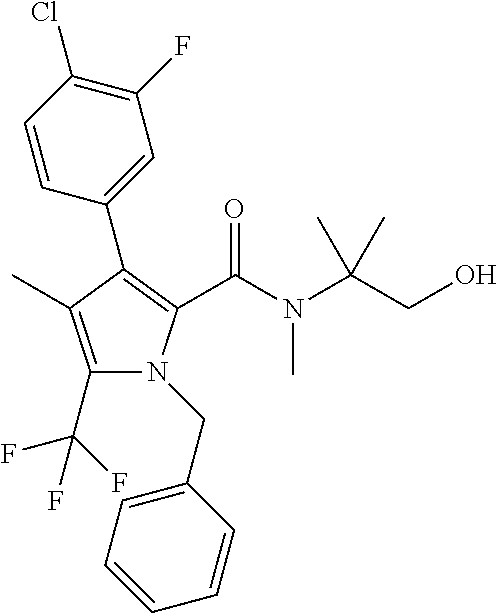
C1(C2=C(C(N(C(CO)(C)C)C)=O)N(CC3=CC=CC=C3)C(C(F)(F)F)=C2C)=CC(F)=C(Cl)C=C1
